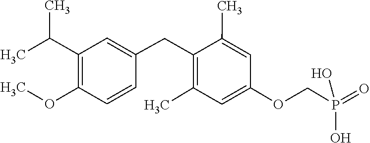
O(C)C1=C(C(C)C)C=C(CC2=C(C)C=C(OCP(=O)(O)O)C=C2C)C=C1
